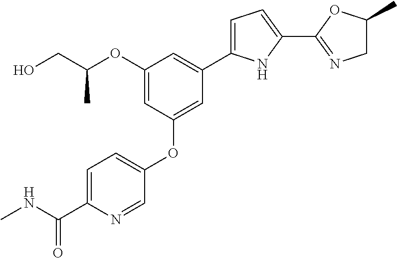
C1(OC(CO)C)=CC(OC2=CC=C(C(NC)=O)N=C2)=CC(C2=CC=C(C3=NCC(C)O3)N2)=C1
